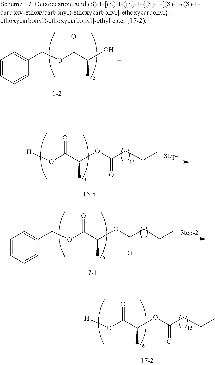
C1=CC=CC(COC(=O)C(C)OC(CCC)=O)=C1.[H]OC(=O)C(C)OC(CCC)=O.C1=CC=CC(COC(=O)C(C)O)=C1.[H]OC(=O)C(C)OC(CCC)=O
